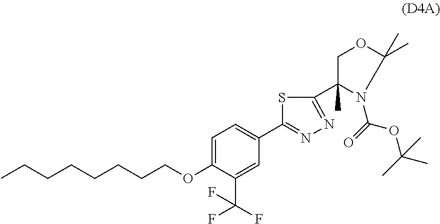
CCCCCCCCOC1=CC=C(C2=NN=C(C3(C)N(C(OC(C)(C)C)=O)C(C)(C)OC3)S2)C=C1C(F)(F)F
